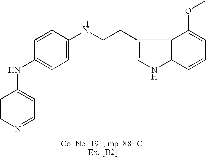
C1=CN=CC=C1NC1=CC=C(NCCC2=CNC3=C2C(OC)=CC=C3)C=C1
